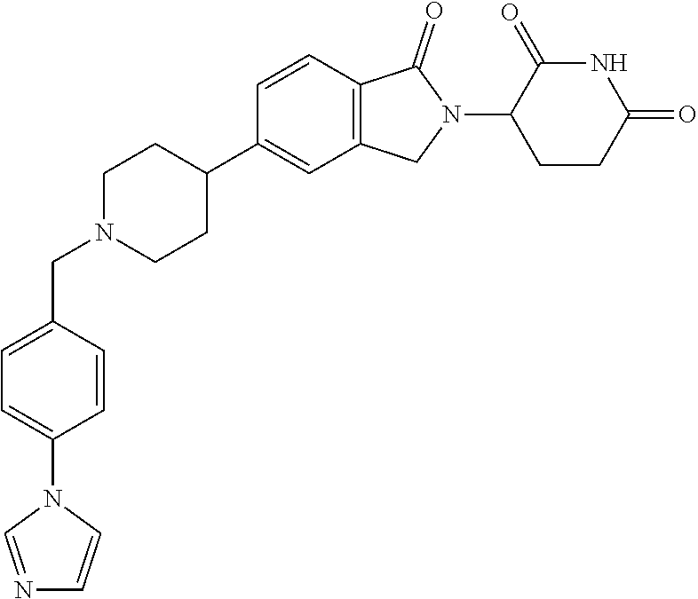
C1N(CC2=CC=C(N3C=NC=C3)C=C2)CCC(C2=CC3=C(C=C2)C(=O)N(C2CCC(=O)NC2=O)C3)C1
